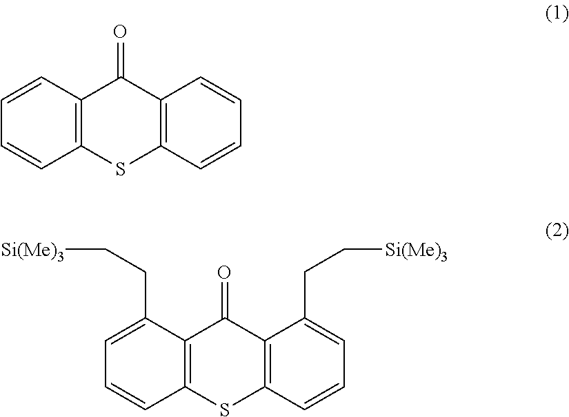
C12=C(SC3=C(C1=O)C(CC[Si(Me)3])=CC=C3)C=CC=C2CC[Si(Me)3].C12=C(SC3=C(C1=O)C=CC=C3)C=CC=C2
